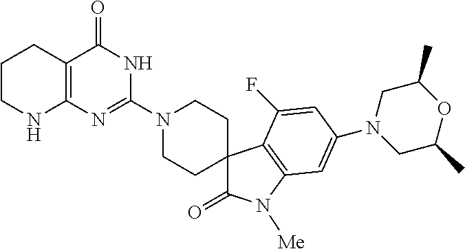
C1CNC2=C(C1)C(=O)NC(N1CCC3(CC1)C(=O)N([Me])C1=C3C(F)=CC(N3CC(C)OC(C)C3)=C1)=N2
